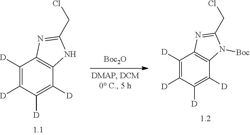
[Boc2O].C1([D])=C([D])C([D])=C([D])C2=C1N=C(CCl)N2[Boc].C1([D])=C([D])C([D])=C([D])C2=C1N=C(CCl)N2
